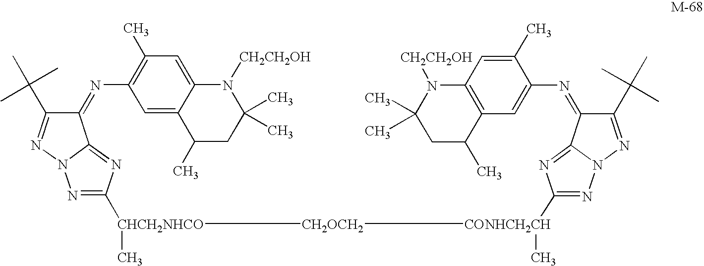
C1(=NC2=C(C)C=C3C(=C2)C(C)CC(C)(C)N3[CH2CH2OH])C(C(C)(C)C)=NN2C1=NC([CHCH2NHCO](C)[CH2OCH2][CONHCH2CH](C1=NN3C(=N1)C(=NC1=CC4=C(C=C1C)N([CH2CH2OH])C(C)(C)CC4C)C(C(C)(C)C)=N3)C)=N2
